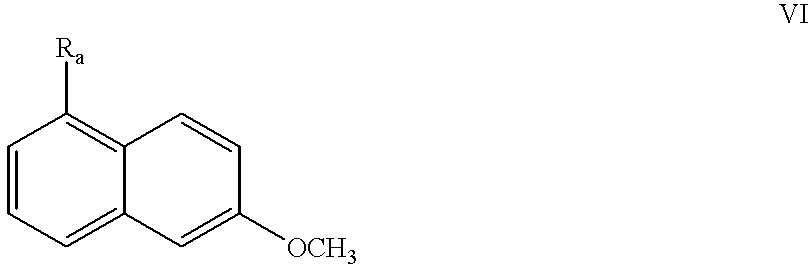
C1=CC=C2C(=C1[Ra])C=CC([OCH3])=C2
